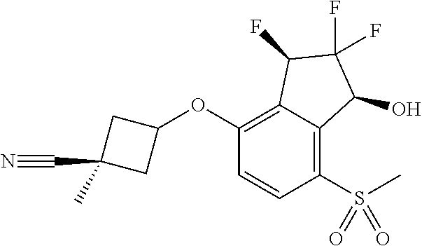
C1(OC2CC(C#N)(C)C2)=C2C(=C(S(=O)(=O)C)C=C1)C(O)C(F)(F)C2F
